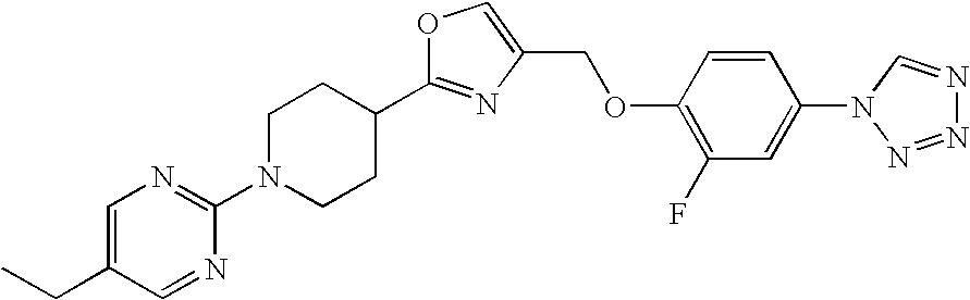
C1(N2CCC(C3=NC(COC4=C(F)C=C(N5N=NN=C5)C=C4)=CO3)CC2)=NC=C(CC)C=N1
